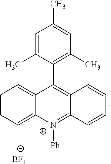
C1=CC=C2C(=C1)C(C1=C(C)C=C(C)C=C1C)=C1C(=[N+]2[Ph])C=CC=C1.[BF4]
